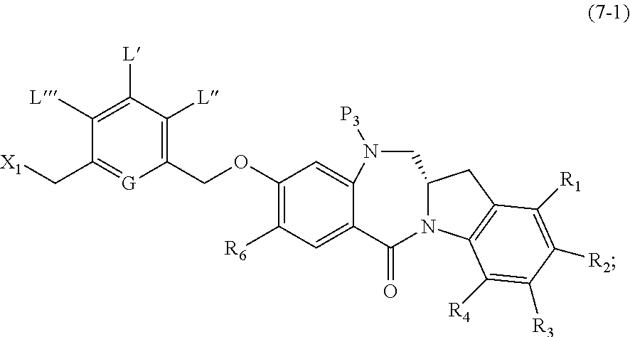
C1(COC2=C([R6])C=C3C(=C2)N([P3])CC2N(C3=O)C3=C(C2)C([R1])=C([R2])C([R3])=C3[R4])=C([L])C([L])=C([L])C(C[X1])=[G]1
